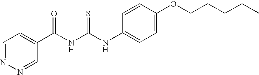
C1=NN=CC(C(NC(NC2=CC=C(OCCCCC)C=C2)=S)=O)=C1
